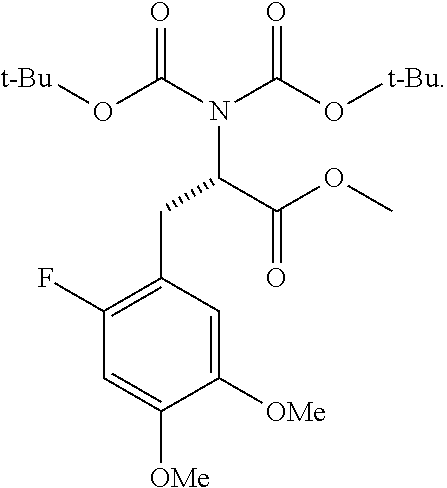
C1(F)=C(CC(C(OC)=O)N(C(O[t-Bu])=O)C(O[t-Bu])=O)C=C([OMe])C([OMe])=C1
